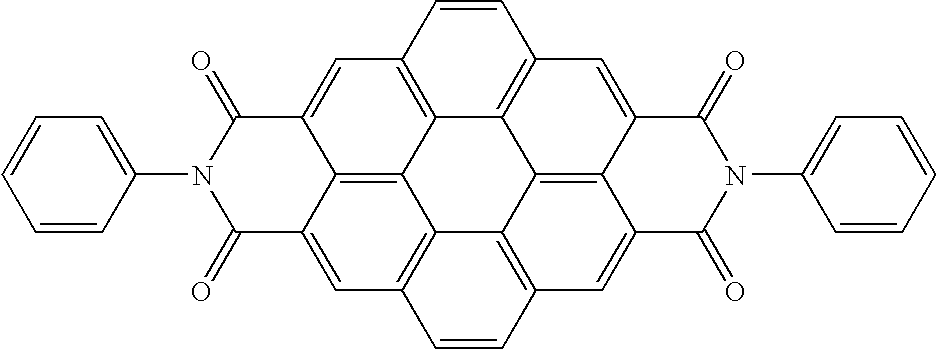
C12=C3C=CC4=C1C1=C5C(=C4)C(=O)N(C4=CC=CC=C4)C(=O)C5=CC4=C1C1=C(C=C4)C=C4C(=C21)C(=C3)C(=O)N(C1=CC=CC=C1)C4=O
